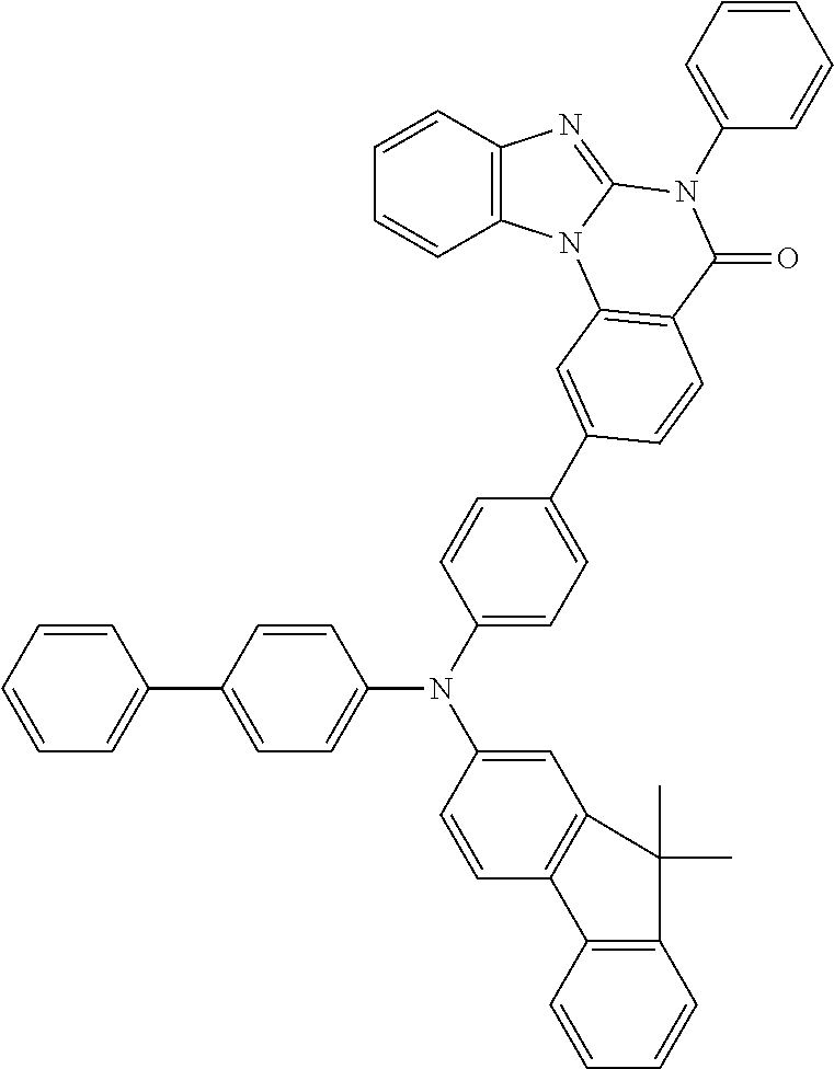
C1=CC2=C(C=C1)N1C(=N2)N(C2=CC=CC=C2)C(=O)C2=C1C=C(C1=CC=C(N(C3=CC=C(C4=CC=CC=C4)C=C3)C3=CC4=C(C=C3)C3=C(C=CC=C3)C4(C)C)C=C1)C=C2
